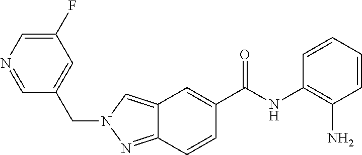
C12=CN(CC3=CC(F)=CN=C3)N=C1C=CC(C(NC1=C(N)C=CC=C1)=O)=C2
